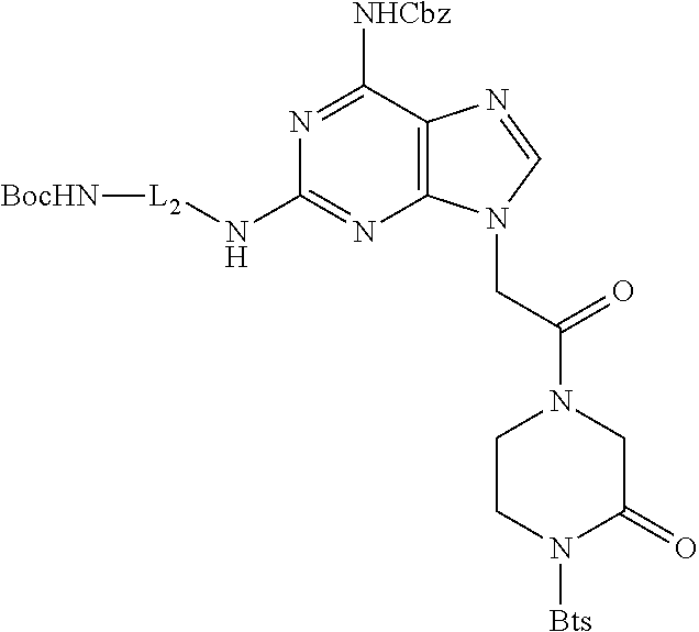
N1=C([NHCbz])C2=C(N=C1N[L2][BocHN])N(CC(N1CCN([Bts])C(=O)C1)=O)C=N2
